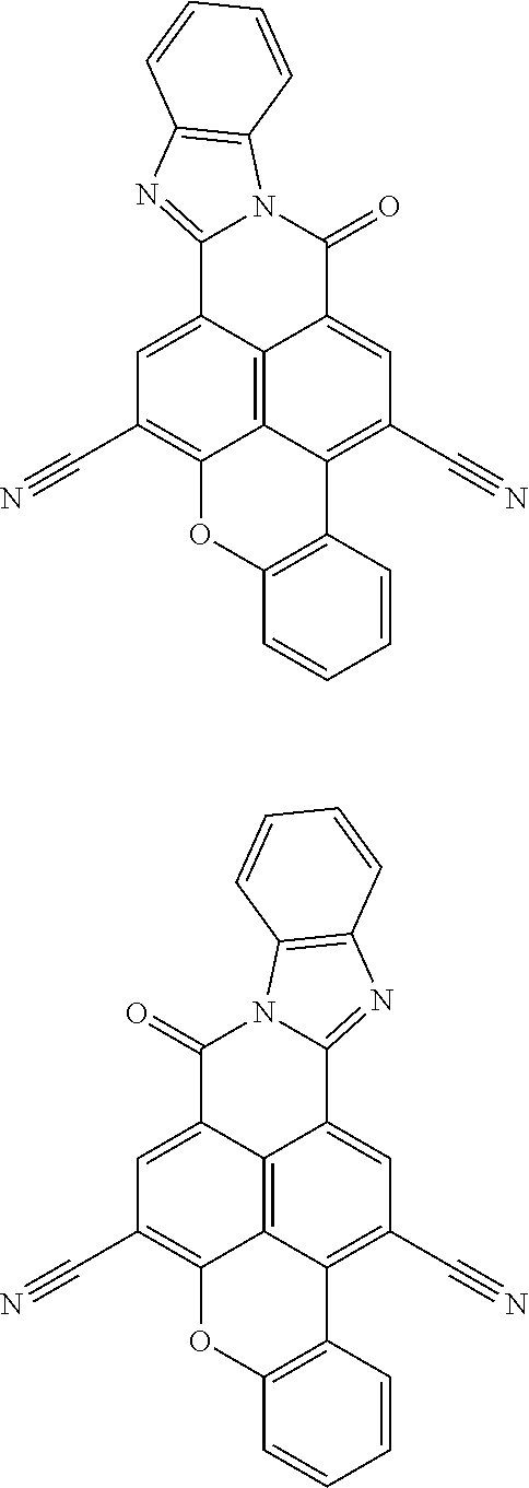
C12=C3C4=CC(C#N)=C1OC1=C(C2=C(C#N)C=C3C(=O)N2C4=NC3=C2C=CC=C3)C=CC=C1.C12=C3C4=CC(C#N)=C1OC1=C(C2=C(C#N)C=C3C2=NC3=C(N2C4=O)C=CC=C3)C=CC=C1
